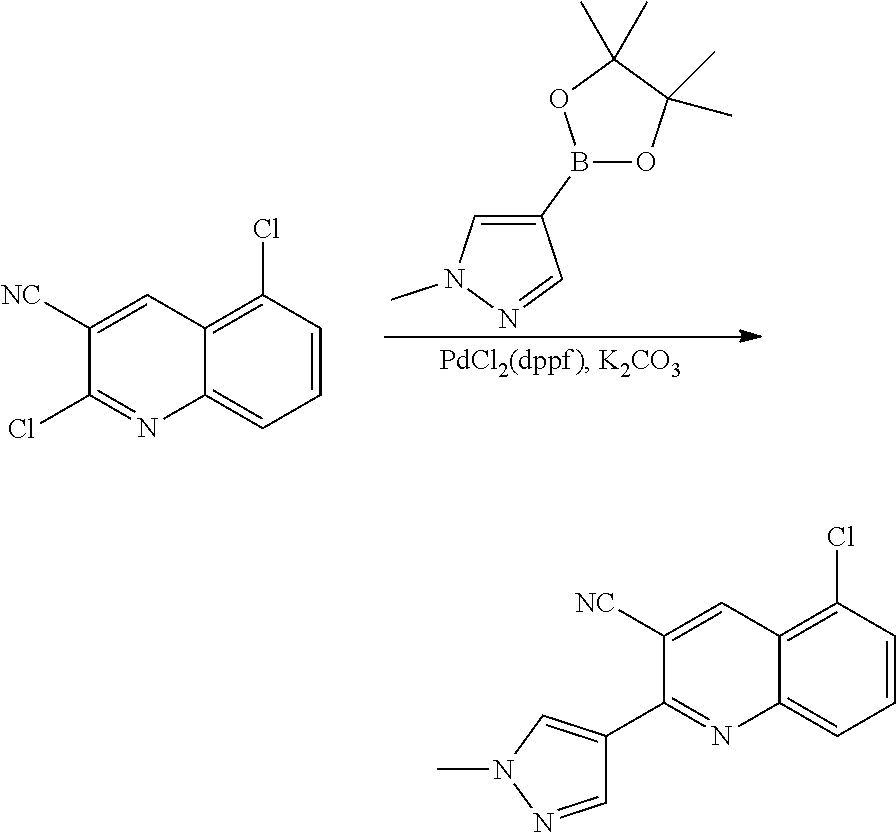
B1(C2=CN(C)N=C2)OC(C)(C)C(C)(C)O1.C12=CC=CC(Cl)=C1C=C([NC])C(Cl)=N2.C12=CC=CC(Cl)=C1C=C([NC])C(C1=CN(C)N=C1)=N2
